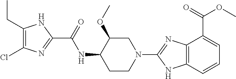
C1(CC)=C(Cl)N=C(C(=O)NC2CCN(C3=NC4=C(N3)C=CC=C4C(=O)OC)CC2OC)N1
